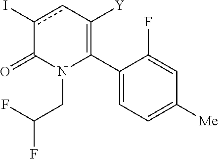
C1(C2=C([Y])cc(I)C(=O)N2CC(F)F)=CC=C([Me])C=C1F
